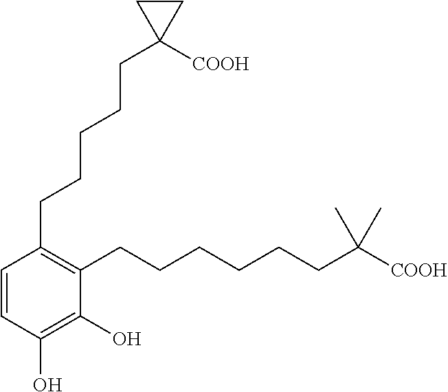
C1(CCCCCC2([COOH])CC2)=C(CCCCCCC(C)(C)[COOH])C(O)=C(O)C=C1
